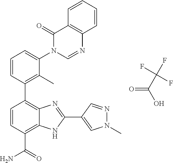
C1=CC(C2=C3C(=C(C(=O)N)C=C2)NC(C2=CN(C)N=C2)=N3)=C(C)C(N2C(=O)C3=C(C=CC=C3)N=C2)=C1.O=C(C(F)(F)F)O
